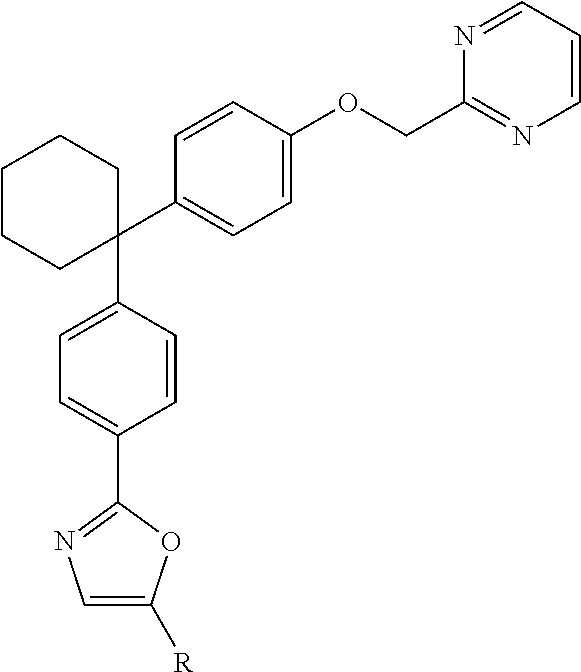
C1(C2=CC=C(OCC3=NC=CC=N3)C=C2)(C2=CC=C(C3=NC=C([R])O3)C=C2)CCCCC1
